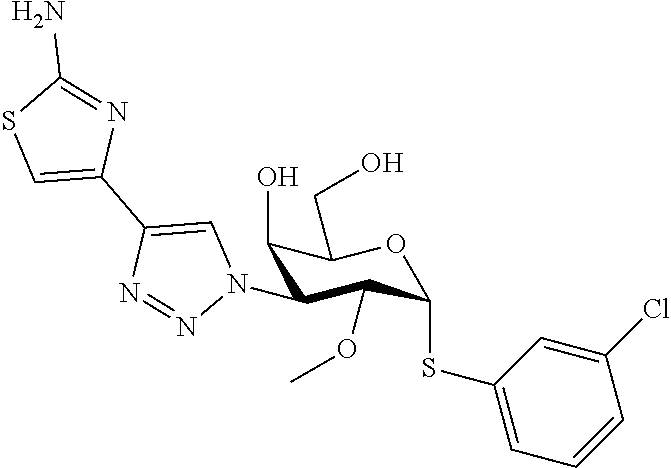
C1(O)C(N2C=C(C3=CSC(N)=N3)N=N2)C(OC)C(SC2=CC=CC(Cl)=C2)OC1CO
